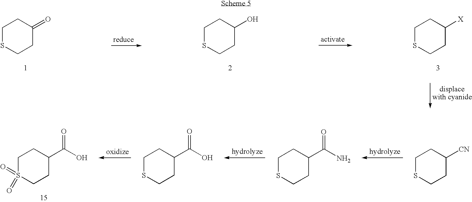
C1SCCC(=O)C1.C1SCCC(O)C1.C1SCCC([X])C1.C1S(=O)(=O)CCC(C(O)=O)C1.C1SCCC(C(O)=O)C1.C1SCCC(C(N)=O)C1.C1SCCC([CN])C1
